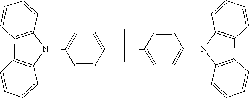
C12=C(C=CC=C1)C1=C(N2C2=CC=C(C(C3=CC=C(N4C5=C(C=CC=C5)C5=C4C=CC=C5)C=C3)(C)C)C=C2)C=CC=C1
